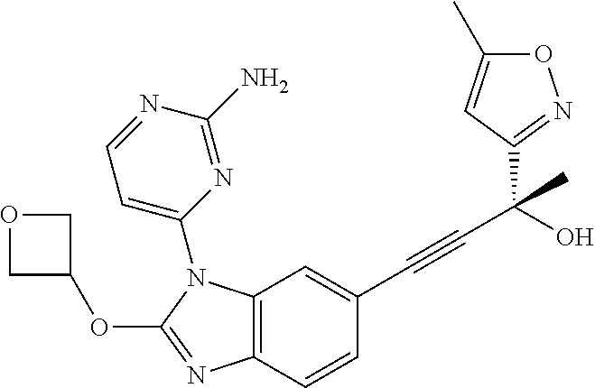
C1=C(C)ON=C1C(C#CC1=CC2=C(C=C1)N=C(OC1COC1)N2C1=CC=NC(N)=N1)(C)O
